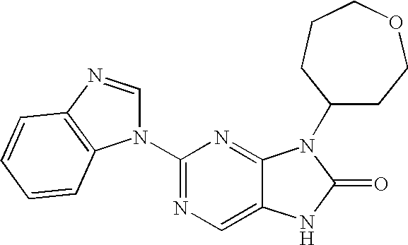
C1(N2C=NC3=C2C=CC=C3)=NC=C2C(=N1)N(C1CCOCCC1)C(=O)N2
